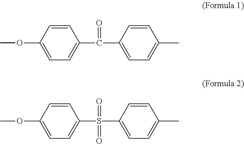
COC1=CC=C(C(C2=CC=C(C)C=C2)=O)C=C1.COC1=CC=C(S(C2=CC=C(C)C=C2)(=O)=O)C=C1
